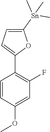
C1=CC(OC)=CC(F)=C1C1=CC=C([Sn](C)(C)C)O1
